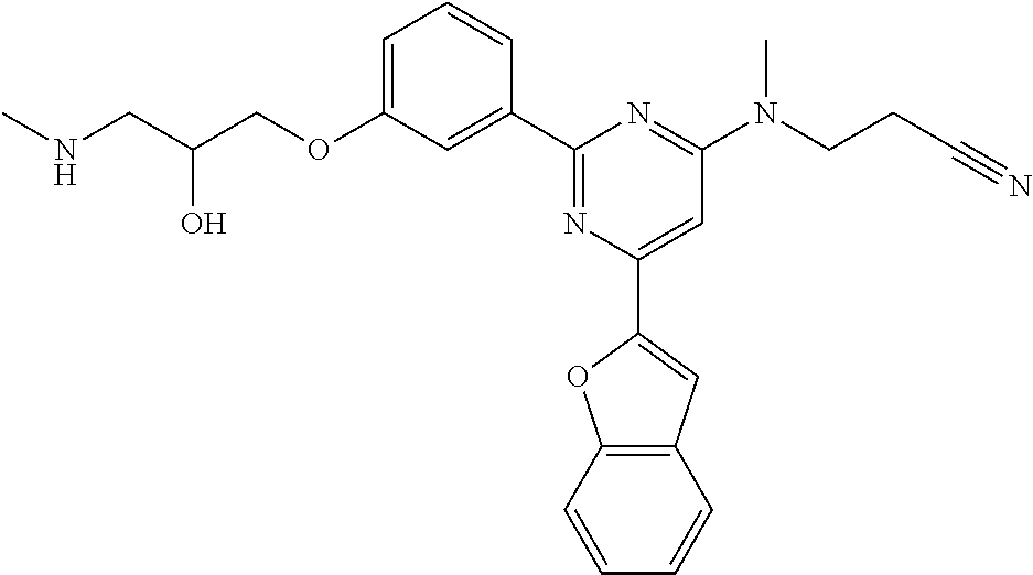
C1=C(OCC(CNC)O)C=C(C2=NC(C3=CC4=C(O3)C=CC=C4)=CC(N(CCC#N)C)=N2)C=C1
